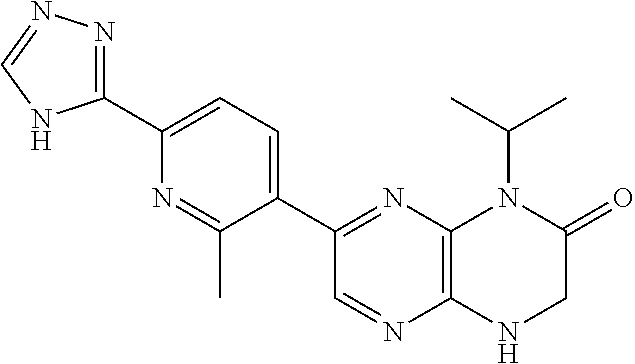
C1(C2=NC3=C(N=C2)NCC(=O)N3C(C)C)=CC=C(C2=NN=CN2)N=C1C
